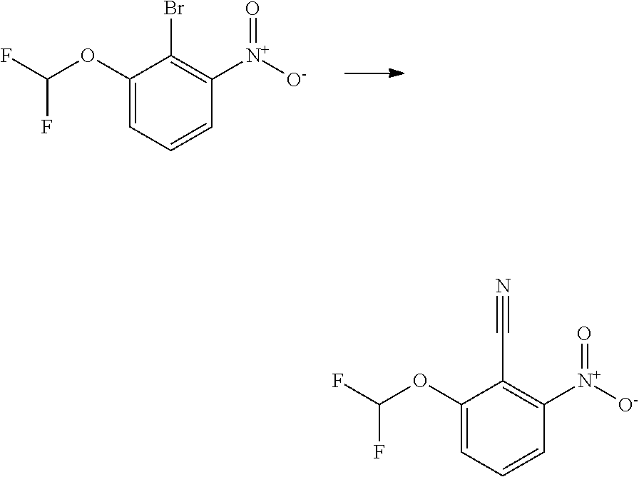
C1(OC(F)F)=CC=CC([N+]([O-])=O)=C1Br.C1(OC(F)F)=CC=CC([N+]([O-])=O)=C1C#N
